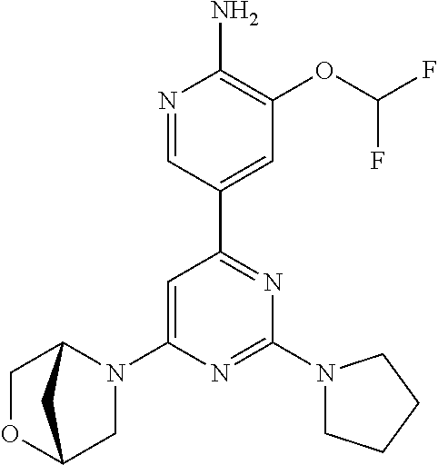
N1=CC(C2=NC(N3CCCC3)=NC(N3C4COC(C3)C4)=C2)=CC(OC(F)F)=C1N
